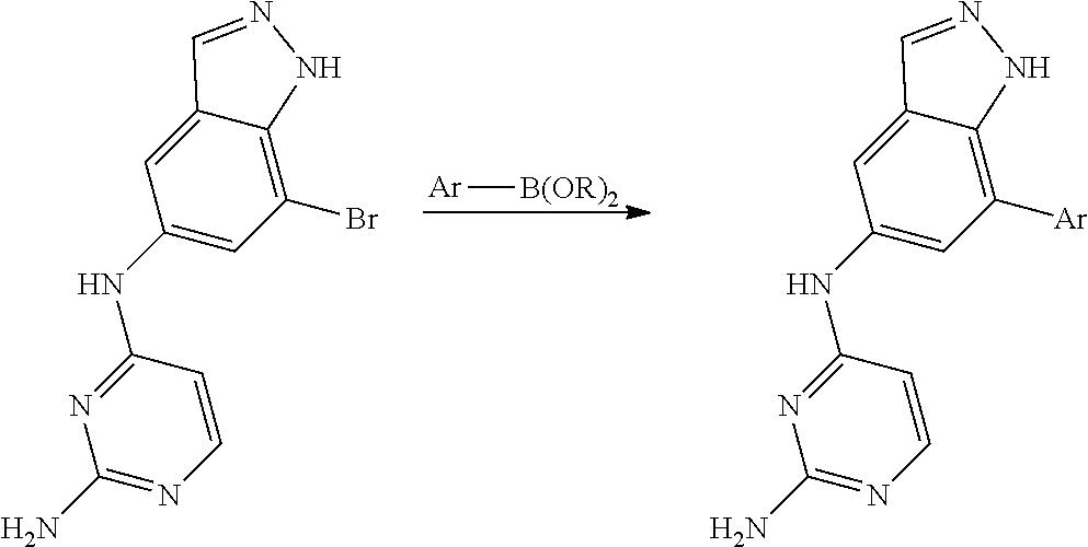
[Ar][B(OR)2].C1(NC2=NC(N)=NC=C2)=CC(Br)=C2C(=C1)C=NN2.C1(NC2=NC(N)=NC=C2)=CC([Ar])=C2C(=C1)C=NN2
